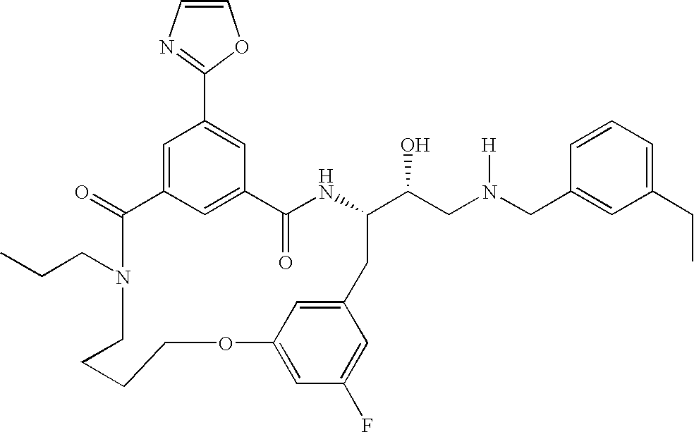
C1(=O)C2=CC(C3=NC=CO3)=CC(=C2)C(=O)NC(C(CN(CC2=CC(CC)=CC=C2)[H])O)CC2=CC(=CC(F)=C2)OCCCCN1CCC
